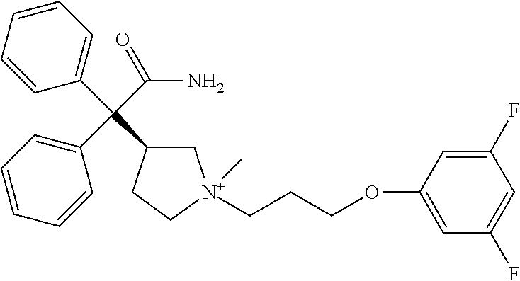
C(C(C1C[N+](CCCOC2=CC(F)=CC(F)=C2)(C)CC1)(C1=CC=CC=C1)C1=CC=CC=C1)(N)=O
